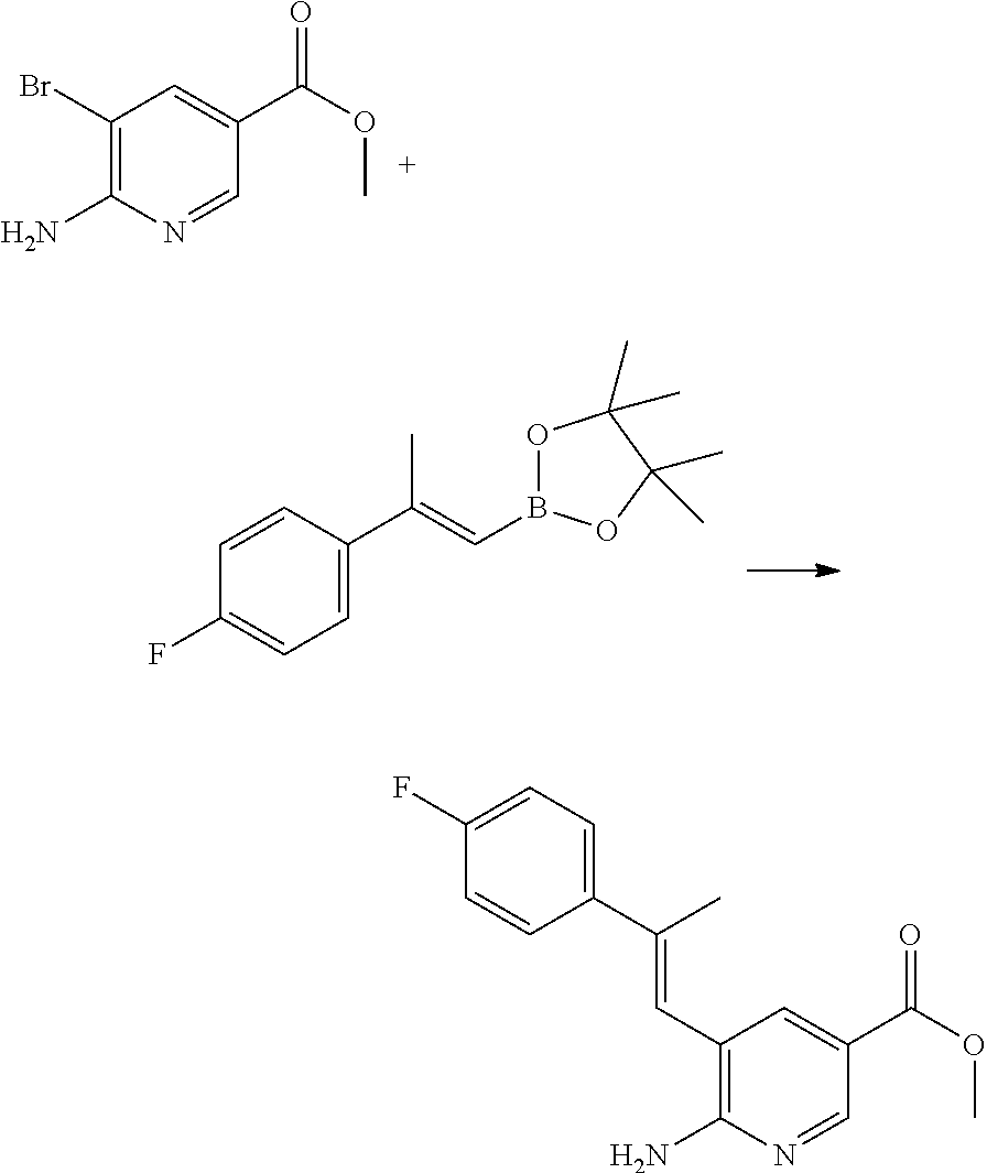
C1(Br)=C(N)N=CC(C(=O)OC)=C1.C1=C(C(C)=CB2OC(C)(C)C(C)(C)O2)C=CC(F)=C1.C1(C(=CC2=C(N)N=CC(C(=O)OC)=C2)C)=CC=C(F)C=C1
